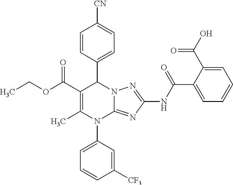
C1=CC(C2C(C(OCC)=O)=C(C)N(C3=CC=CC([CF3])=C3)C3=NC(NC(=O)C4=CC=CC=C4C(O)=O)=NN23)=CC=C1[CN]
